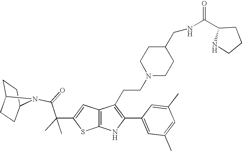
C1C2CCC(C1)N2C(=O)C(C1=CC2=C(S1)NC(C1=CC(C)=CC(C)=C1)=C2CCN1CCC(CNC(C2NCCC2)=O)CC1)(C)C
